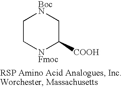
C1C[NFmoc]C([COOH])C[BocN]1
